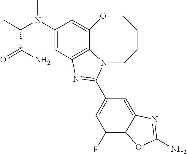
C12=C3C=C(N(C(C)C(N)=O)C)C=C1OCCCCN2C(C1=CC(F)=C2C(=C1)N=C(N)O2)=N3
